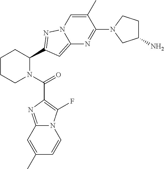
C1CCN(C(=O)C2=C(F)N3C(=N2)C=C(C)C=C3)C(C2=NN3C=C(C)C(N4CC(N)CC4)=NC3=C2)C1
